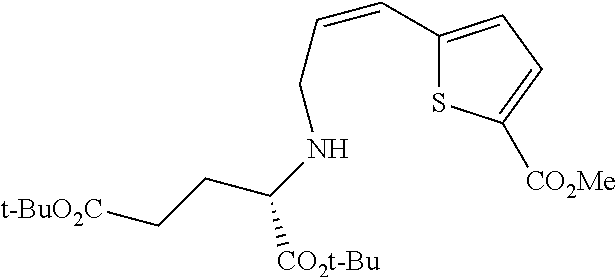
[t-BuO2C]CCC([CO2t-Bu])NCC=CC1=CC=C([CO2Me])S1
